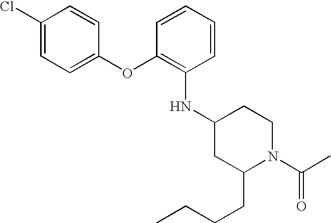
C1(NC2=C(OC3=CC=C(Cl)C=C3)C=CC=C2)CC(CCCC)N(C(=O)C)CC1
